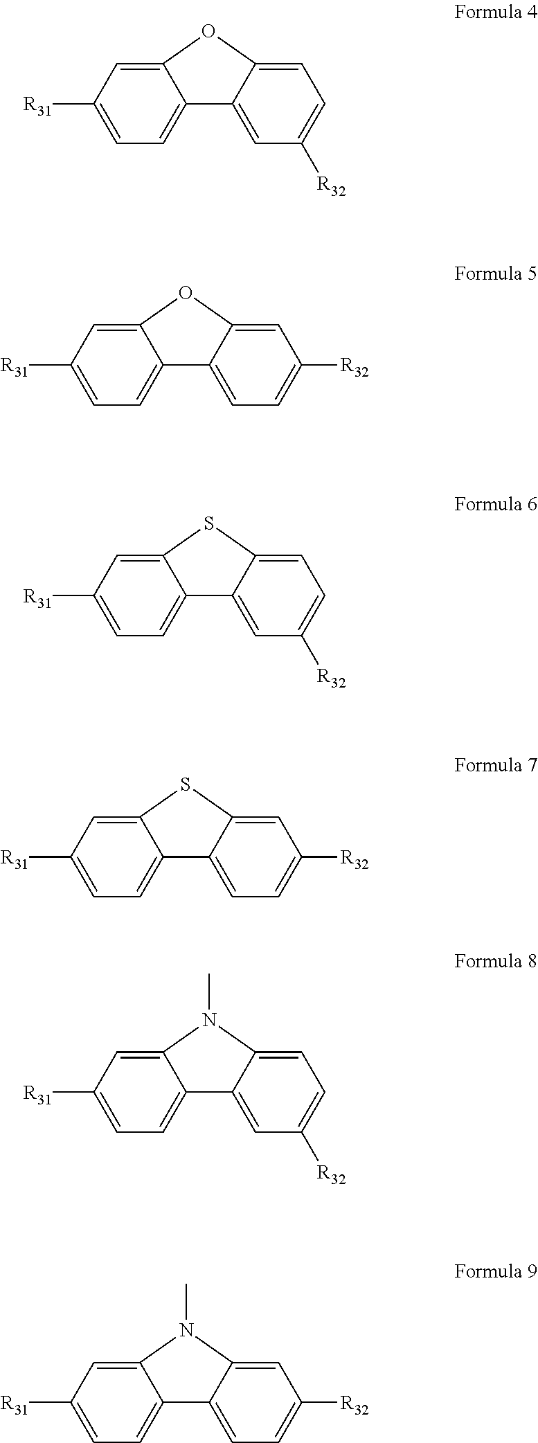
C12=CC([R31])=CC=C1C1=CC([R32])=CC=C1O2.C12=CC([R31])=CC=C1C1=CC=C([R32])C=C1O2.C12=CC([R31])=CC=C1C1=CC([R32])=CC=C1S2.C12=CC([R31])=CC=C1C1=CC=C([R32])C=C1S2.C12=CC([R31])=CC=C1C1=CC([R32])=CC=C1N2C.C12=CC([R31])=CC=C1C1=CC=C([R32])C=C1N2C
